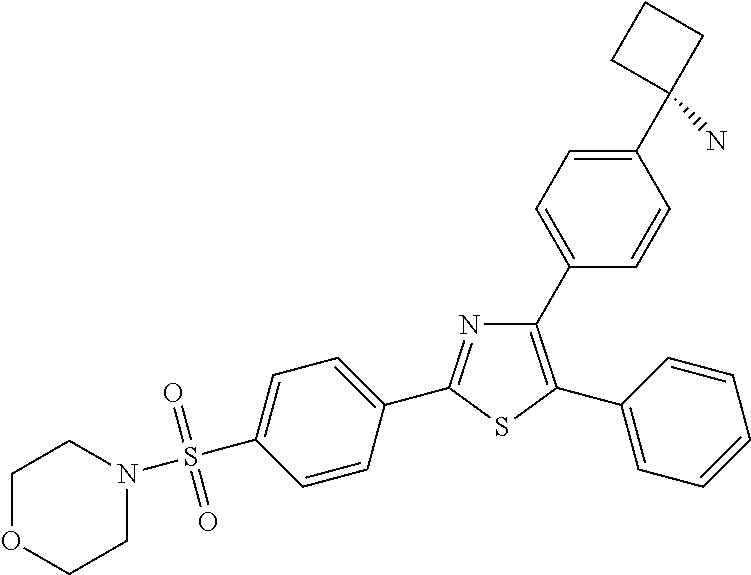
N1=C(C2=CC=C(S(N3CCOCC3)(=O)=O)C=C2)SC(C2=CC=CC=C2)=C1C1=CC=C(C2(N)CCC2)C=C1
